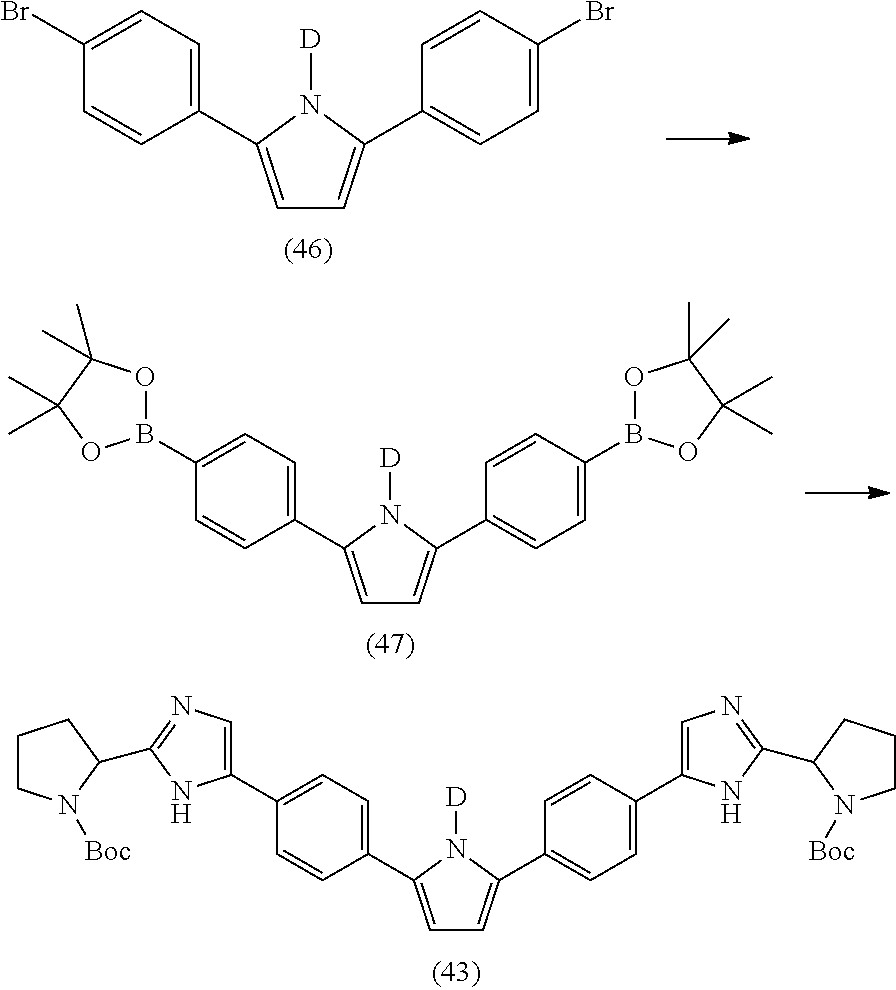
C1=C(C2=CC=C(C3=CN=C(C4N([Boc])CCC4)N3)C=C2)N([D])C(C2=CC=C(C3=CN=C(C4CCCN4[Boc])N3)C=C2)=C1.C1=C(C2=CC=C(Br)C=C2)N([D])C(C2=CC=C(Br)C=C2)=C1.C1=C(C2=CC=C(B3OC(C)(C)C(C)(C)O3)C=C2)N([D])C(C2=CC=C(B3OC(C)(C)C(C)(C)O3)C=C2)=C1
